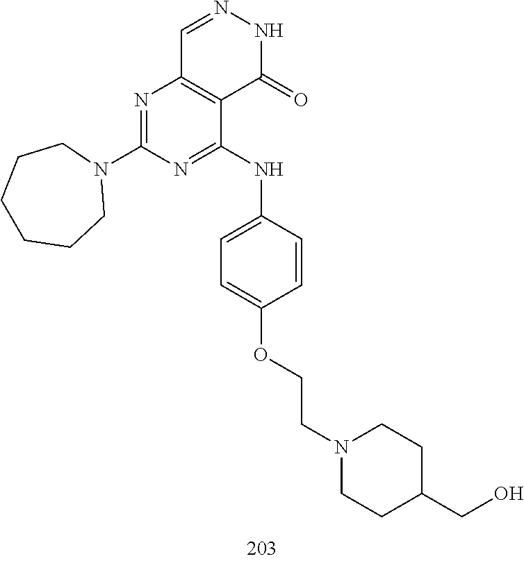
C1=NNC(=O)C2=C1N=C(N1CCCCCC1)N=C2NC1=CC=C(OCCN2CCC(CO)CC2)C=C1
